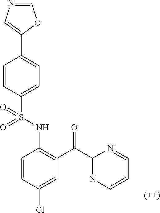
C1=CC(S(NC2=C(C(C3=NC=CC=N3)=O)C=C(Cl)C=C2)(=O)=O)=CC=C1C1=CN=CO1
